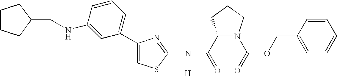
C1(C(=O)N(C2=NC(C3=CC=CC(NCC4CCCC4)=C3)=CS2)[H])N(C(=O)OCC2=CC=CC=C2)CCC1
